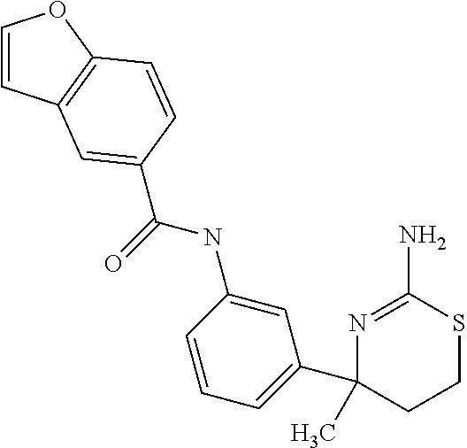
C1=C(NC(=O)C2=CC3=C(OC=C3)C=C2)C=CC=C1C1(C)CCSC(N)=N1
